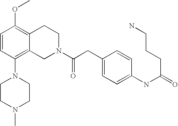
C1=CC(N2CCN(C)CC2)=C2C(=C1OC)CCN(C(CC1=CC=C(NC(=O)CCCN)C=C1)=O)C2
